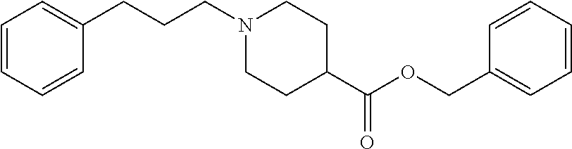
C1=CC=CC(CCCN2CCC(C(OCC3=CC=CC=C3)=O)CC2)=C1
